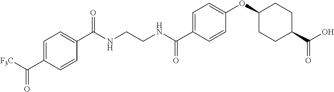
N(CCNC(C1=CC=C(OC2CCC(C(O)=O)CC2)C=C1)=O)C(=O)C1=CC=C(C(=O)[F3C])C=C1
